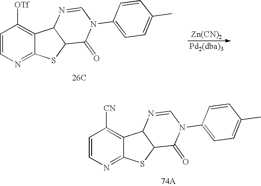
C1=CN=C2C(=C1[CN])C1C(S2)C(=O)N(C2=CC=C(C)C=C2)C=N1.C1=CN=C2C(=C1[OTf])C1C(S2)C(=O)N(C2=CC=C(C)C=C2)C=N1.[26C].[Zn(CN)2]
